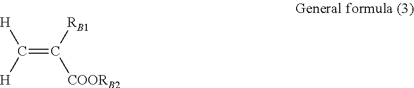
C(=C([RB1])[COORB2])([H])[H]
